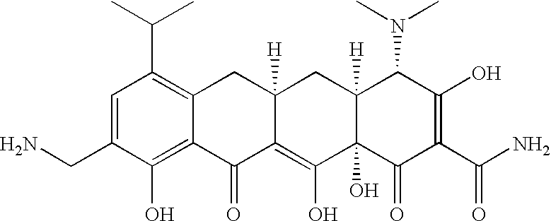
C1(CN)=CC(C(C)C)=C2C(=C1O)C(=O)C1=C(O)C3(O)C([H])(CC1([H])C2)C(N(C)C)C(O)=C(C(N)=O)C3=O
